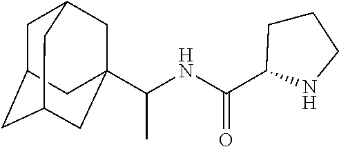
C1C2CC3CC(C(NC(=O)C4CCCN4)C)(CC1C3)C2
